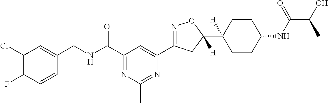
C1(Cl)=C(F)C=CC(CNC(C2=NC(C)=NC(C3=NOC(C4([H])CCC(NC(C(C)O)=O)CC4)([H])C3)=C2)=O)=C1
